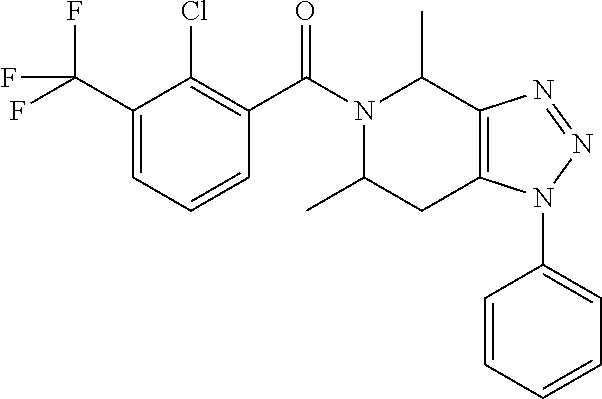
C1(C(F)(F)F)=CC=CC(C(N2C(C)CC3=C(C2C)N=NN3C2=CC=CC=C2)=O)=C1Cl
